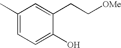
C1(C)=CC=C(O)C(CC[OMe])=C1
